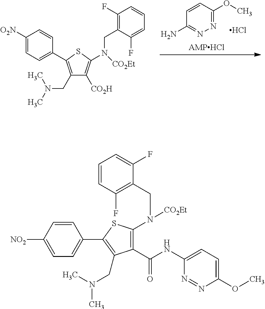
N1=C(OC)C=CC(N)=N1.Cl.C1([O2N])=CC=C(C2=C(CN(C)C)C([CO2H])=C(N([CO2Et])CC3=C(F)C=CC=C3F)S2)C=C1.C1=CC([NO2])=CC=C1C1=C(CN(C)C)C(C(=O)NC2=CC=C(OC)N=N2)=C(N([CO2Et])CC2=C(F)C=CC=C2F)S1
